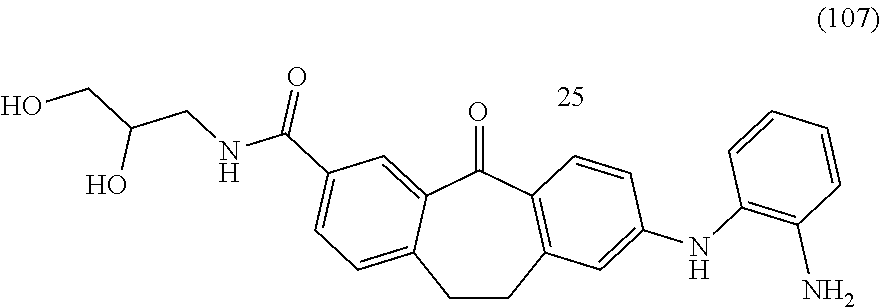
C1CC2=C(C(=O)C3=CC(C(NCC(CO)O)=O)=CC=C13)C=CC(NC1=C(N)C=CC=C1)=C2
